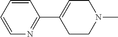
C1=CC=CC(C2=CCN(C)CC2)=N1
